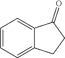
C12=CC=CC=C1C(=O)CC2
